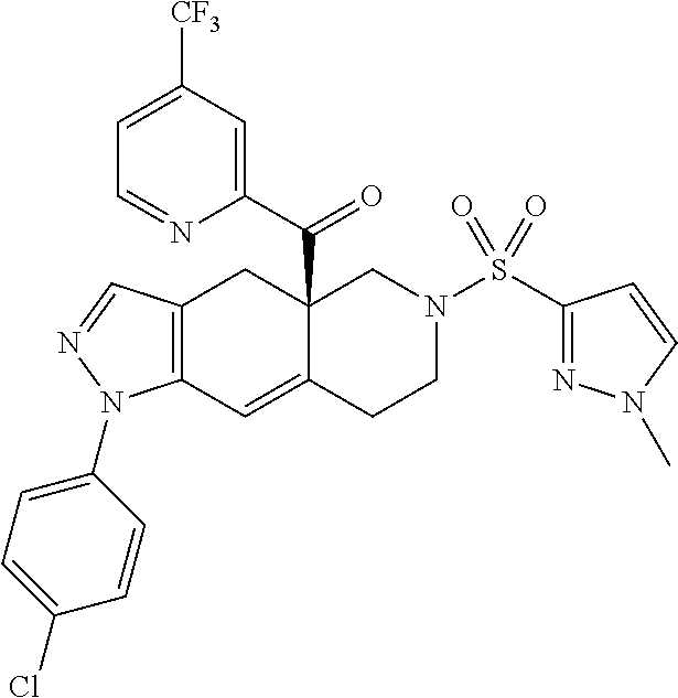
C1=C([CF3])C=C(C(=O)C23C(=CC4=C(C2)C=NN4C2=CC=C(Cl)C=C2)CCN(S(=O)(=O)C2=NN(C)C=C2)C3)N=C1
